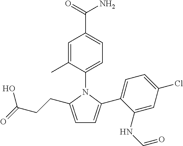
C1=C(C)C(N2C(C3=CC=C(Cl)C=C3NC=O)=CC=C2CCC(=O)O)=CC=C1C(=O)N
